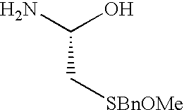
NC(O)C[SBnOMe]
